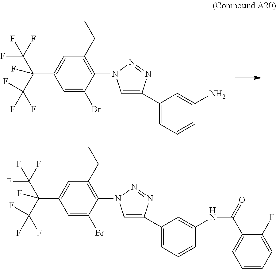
C1=C(Br)C(N2C=C(C3=CC=CC(N)=C3)N=N2)=C(CC)C=C1C(C(F)(F)F)(C(F)(F)F)F.C1=C(Br)C(N2C=C(C3=CC=CC(NC(=O)C4=CC=CC=C4F)=C3)N=N2)=C(CC)C=C1C(C(F)(F)F)(C(F)(F)F)F
